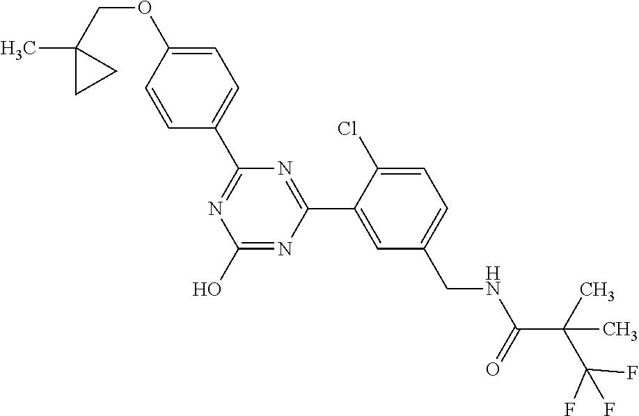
C1(C2=NC(O)=NC(C3=CC(CNC(C(C(F)(F)F)(C)C)=O)=CC=C3Cl)=N2)=CC=C(OCC2(C)CC2)C=C1
